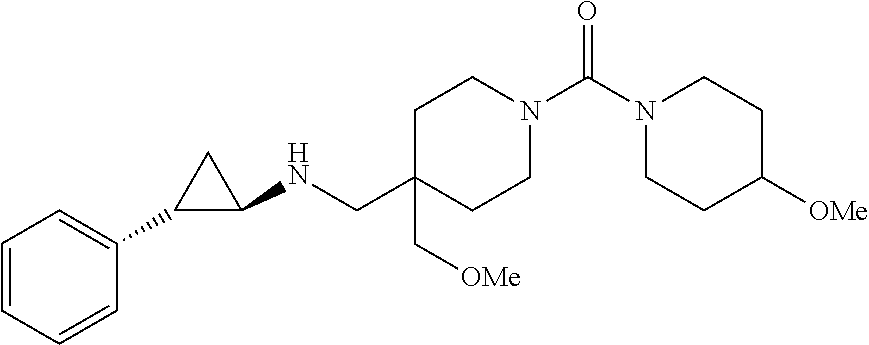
C1=CC=CC(C2C(NCC3(C[OMe])CCN(C(N4CCC([OMe])CC4)=O)CC3)C2)=C1
